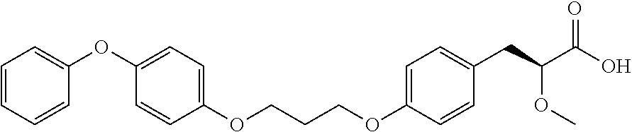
C(COC1=CC=C(CC(C(=O)O)OC)C=C1)COC1=CC=C(OC2=CC=CC=C2)C=C1
